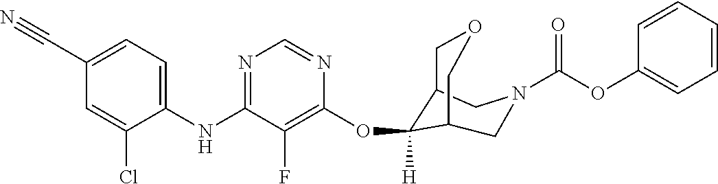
C1(NC2=NC=NC(OC3([H])C4COCC3CN(C(OC3=CC=CC=C3)=O)C4)=C2F)=CC=C(C#N)C=C1Cl
